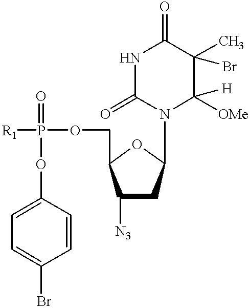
[R1]P(=O)(OCC1C([N3])CC(N2C([H])([OMe])C(C)(Br)C(=O)NC2=O)O1)OC1=CC=C(Br)C=C1
